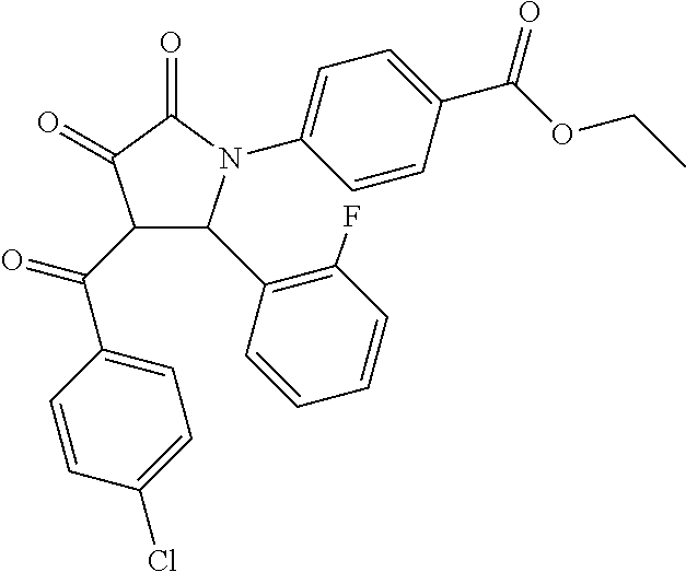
C1(=O)C(=O)C(C(C2=CC=C(Cl)C=C2)=O)C(C2=C(F)C=CC=C2)N1C1=CC=C(C(OCC)=O)C=C1
